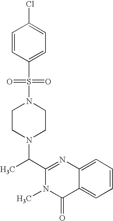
N1(S(C2=CC=C(Cl)C=C2)(=O)=O)CCN(C(C2=NC3=CC=CC=C3C(=O)N2C)C)CC1
